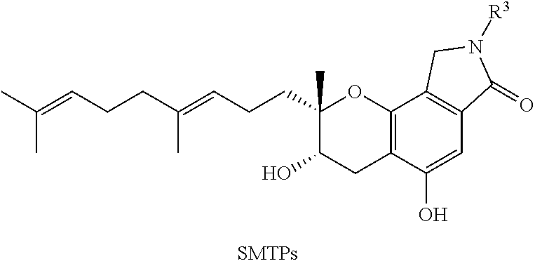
C12=C(C(O)=CC3=C1CN([R3])C3=O)CC(O)C(CCC=C(CCC=C(C)C)C)(C)O2
